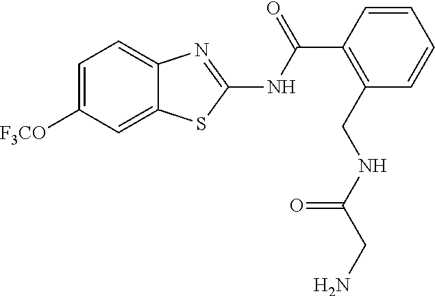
C1=C([F3CO])C=C2C(=C1)N=C(NC(C1=C(CNC(CN)=O)C=CC=C1)=O)S2
